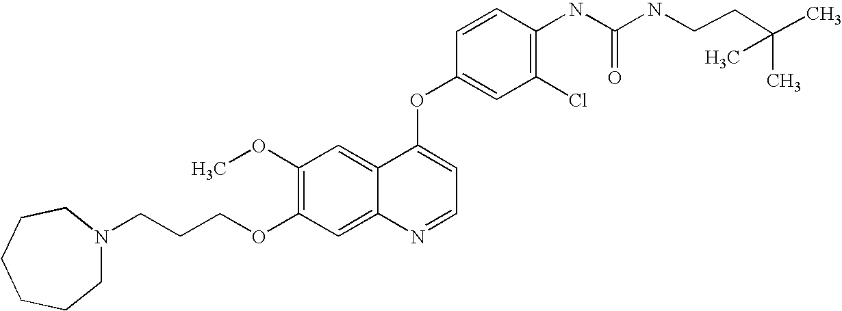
C1=CC(OC2=CC=NC3=CC(OCCCN4CCCCCC4)=C(OC)C=C23)=CC(Cl)=C1NC(=O)NCCC(C)(C)C
